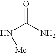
N(C(N)=O)[Me]
